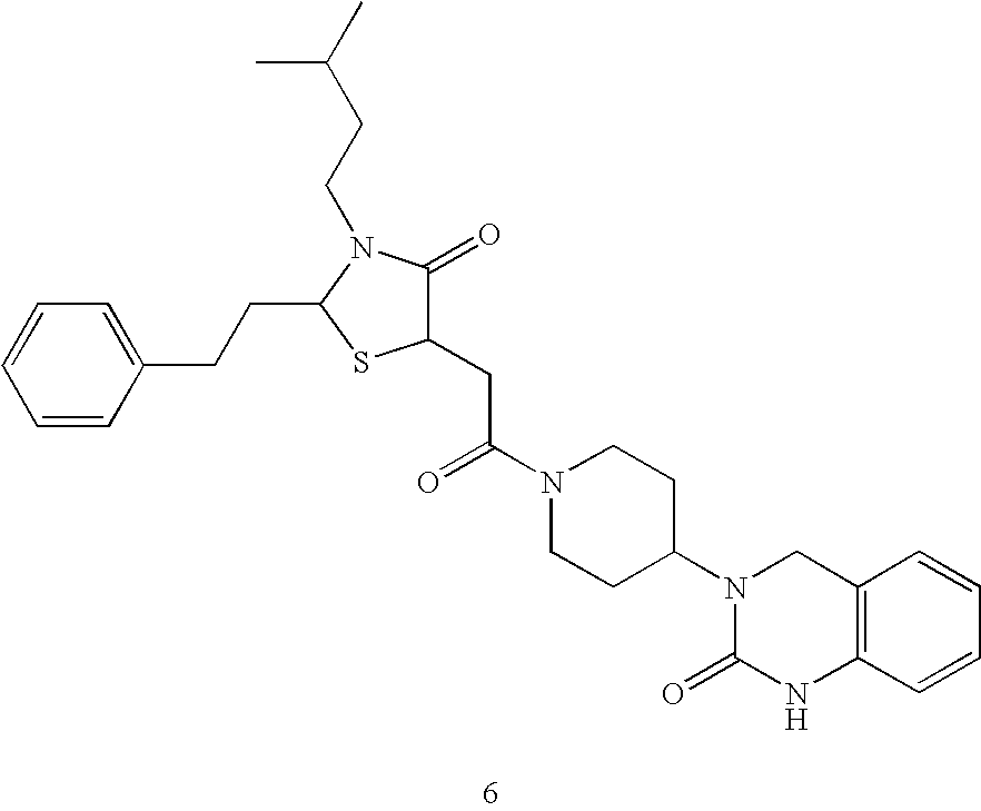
C1(CC(N2CCC(N3C(=O)NC4=C(C3)C=CC=C4)CC2)=O)C(=O)N(CCC(C)C)C(CCC2=CC=CC=C2)S1
